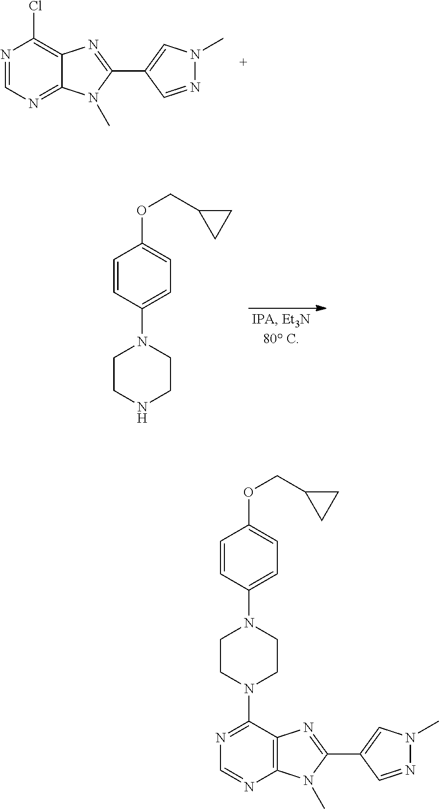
ClC1=C2C(=NC=N1)N(C)C(C1=CN(C)N=C1)=N2.C1CNCCN1C1=CC=C(OCC2CC2)C=C1.N1(C2=CC=C(OCC3CC3)C=C2)CCN(C2=NC=NC3=C2N=C(C2=CN(C)N=C2)N3C)CC1
